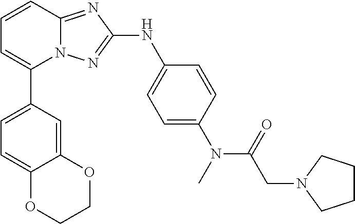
C1=CC2=NC(NC3=CC=C(N(C)C(=O)CN4CCCC4)C=C3)=NN2C(C2=CC=C3C(=C2)OCCO3)=C1
